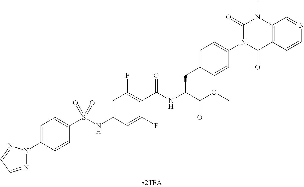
N1=CC=NN1C1=CC=C(S(NC2=CC(F)=C(C(NC(C(OC)=O)CC3=CC=C(N4C(=O)C5=C(N(C)C4=O)C=NC=C5)C=C3)=O)C(F)=C2)(=O)=O)C=C1
